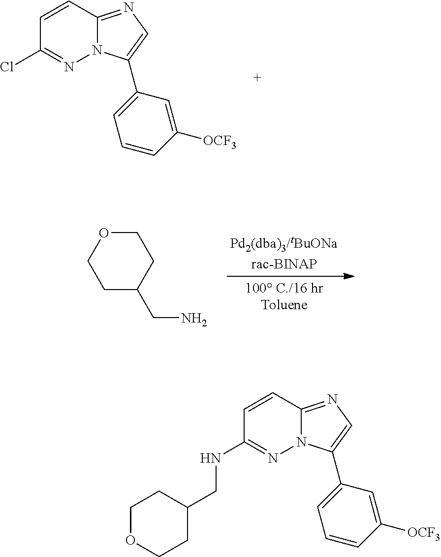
C1=CC2=NC=C(C3=CC=CC([OCF3])=C3)N2N=C1Cl.C1C(CN)CCOC1.C1=CC2=NC=C(C3=CC=CC([OCF3])=C3)N2N=C1NCC1CCOCC1
